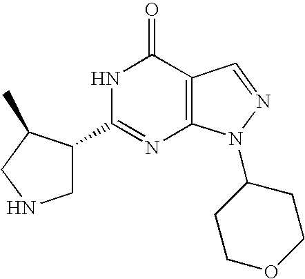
C1(C2CNCC2C)=NC2=C(C(=O)N1)C=NN2C1CCOCC1
